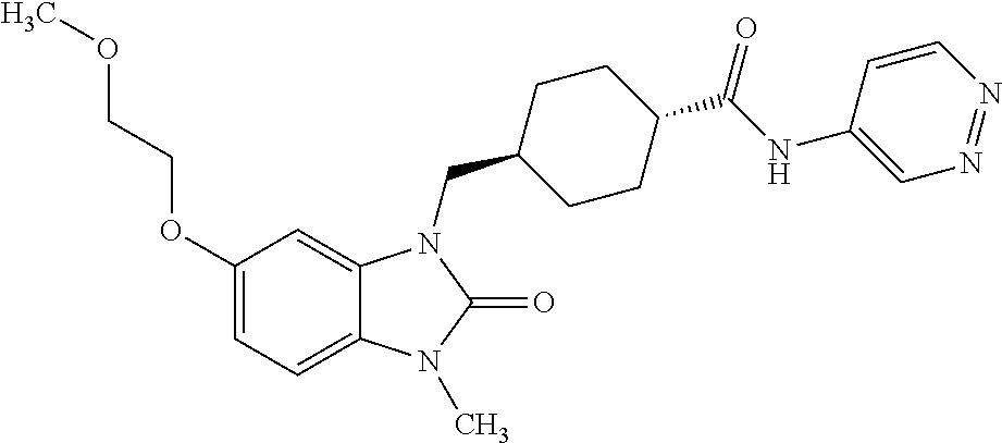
C1(OCCOC)=CC=C2C(=C1)N(CC1CCC(C(NC3=CN=NC=C3)=O)CC1)C(=O)N2C
